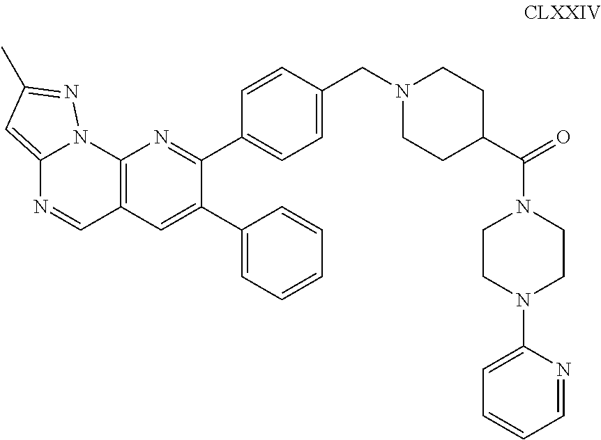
C12=CC(C)=NN1C1=C(C=N2)C=C(C2=CC=CC=C2)C(C2=CC=C(CN3CCC(C(=O)N4CCN(C5=CC=CC=N5)CC4)CC3)C=C2)=N1
